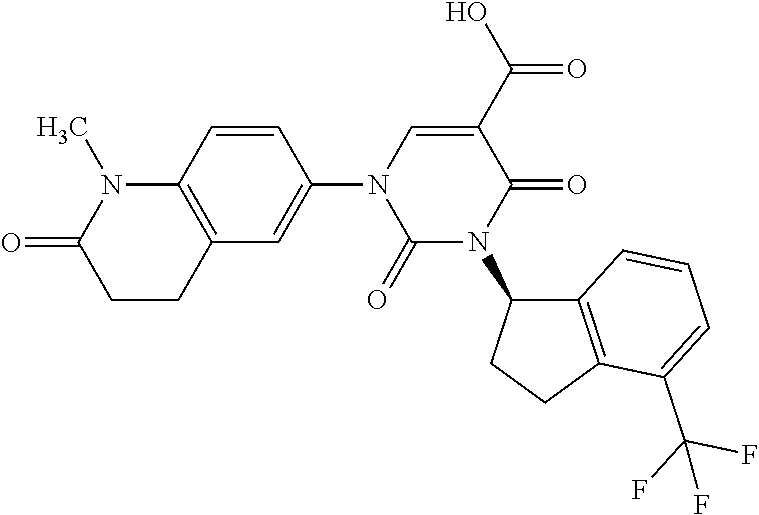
C1(N2C(=O)N(C3C4=C(CC3)C(C(F)(F)F)=CC=C4)C(=O)C(C(O)=O)=C2)=CC2=C(C=C1)N(C)C(=O)CC2
